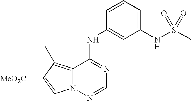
C12=C(C)C([MeO2C])=CN1N=CN=C2NC1=CC(NS(C)(=O)=O)=CC=C1
